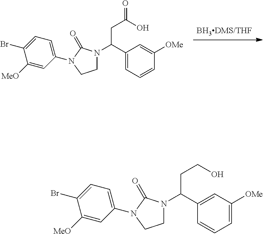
C(N1CCN(C2=CC=C(Br)C([MeO])=C2)C1=O)(C1=CC=CC([OMe])=C1)CC(O)=O.C(N1CCN(C2=CC=C(Br)C([MeO])=C2)C1=O)(C1=CC([OMe])=CC=C1)CCO
